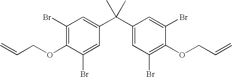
C1(Br)=C(OCC=C)C(Br)=CC(C(C2=CC(Br)=C(OCC=C)C(Br)=C2)(C)C)=C1
